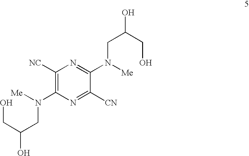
C1([NC])=C(N(CC(CO)O)[Me])N=C([CN])C(N(CC(CO)O)[Me])=N1
